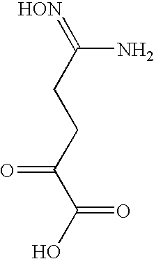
[HON]=C(CCC(C(O)=O)=O)N
